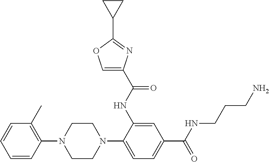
C1(N2CCN(C3=CC=C(C(NCCCN)=O)C=C3NC(C3=COC(C4CC4)=N3)=O)CC2)=C(C)C=CC=C1
